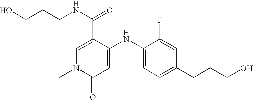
C1(C(=O)NCCCO)=CN(C)C(=O)C=C1NC1=CC=C(CCCO)C=C1F
